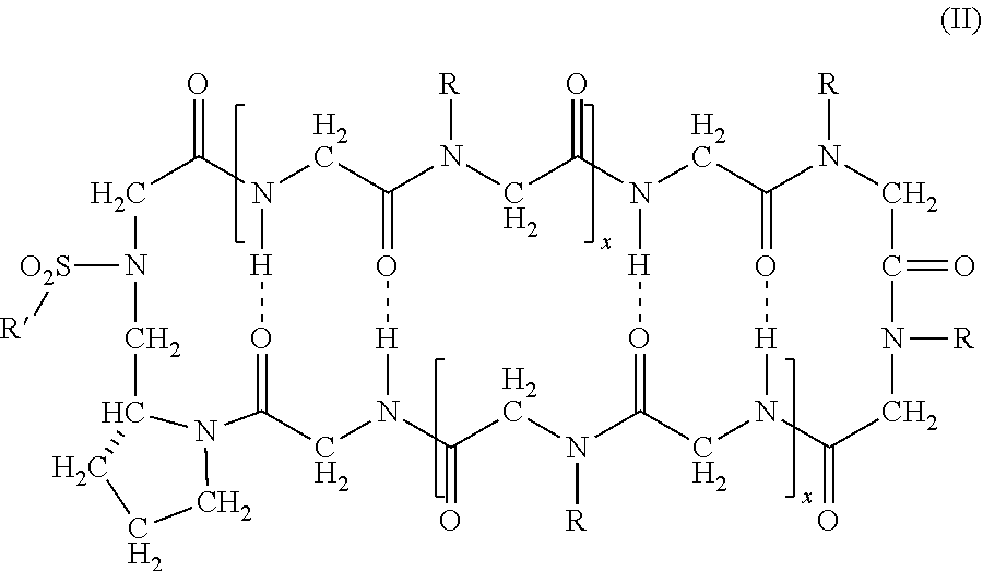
C1C(=O)N2CC3=O[H]N(CC(=O[H]2)N2C(CN1[O2S][R])CCC2)C(=O)CN([R])C1=O[H]N(C(=O)CN3[R])CC2=O[H]N(C1)C(=O)CN([R])C(=O)CN2[R]
